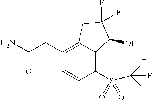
C(C1=C2C(=C(S(C(F)(F)F)(=O)=O)C=C1)C(O)C(F)(F)C2)C(N)=O
